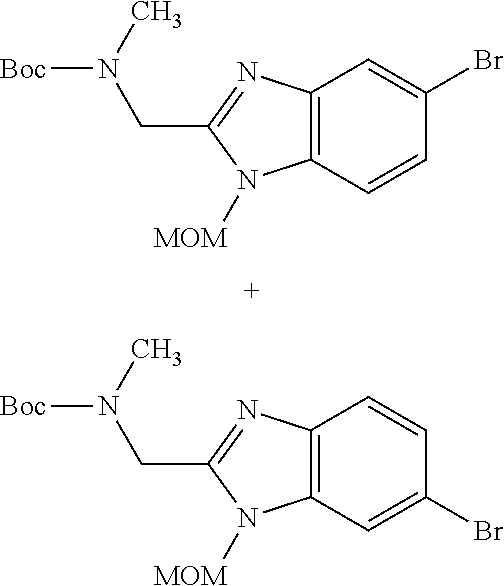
C12=C(C=CC(Br)=C1)N([MOM])C(CN([Boc])C)=N2.C12=C(C=C(Br)C=C1)N([MOM])C(CN([Boc])C)=N2
